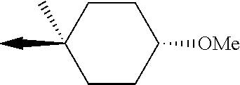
C1CC([OMe])CCC1(C)C
